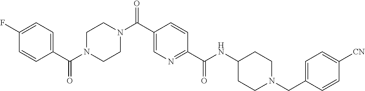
FC1=CC=C(C(N2CCN(C(C3=CN=C(C(NC4CCN(CC5=CC=C([CN])C=C5)CC4)=O)C=C3)=O)CC2)=O)C=C1
